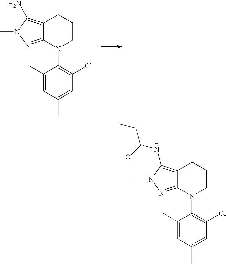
C12=C(N)N(C)N=C1N(C1=C(Cl)C=C(C)C=C1C)CCC2.C12=C(NC(=O)CC)N(C)N=C1N(C1=C(Cl)C=C(C)C=C1C)CCC2
